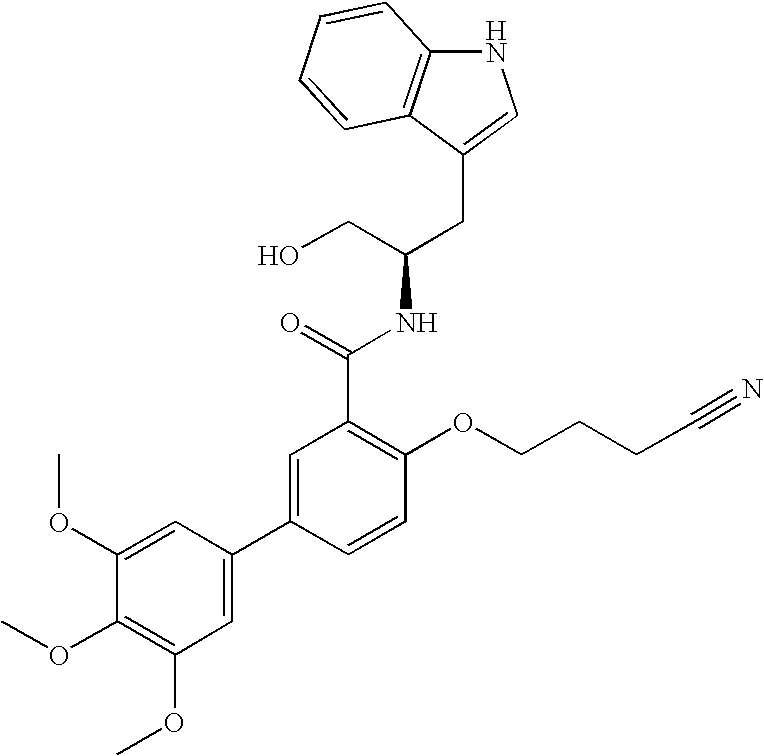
C12=C(C(CC(CO)NC(=O)C3=C(OCCCC#N)C=CC(C4=CC(OC)=C(OC)C(OC)=C4)=C3)=CN1)C=CC=C2
